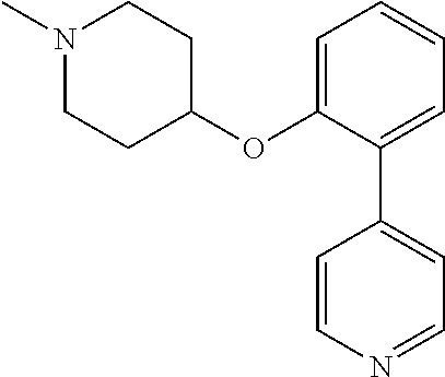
C1N(C)CCC(OC2=CC=CC=C2C2=CC=NC=C2)C1
